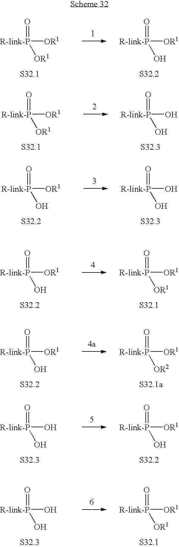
[R-link-P](=O)([OR1])[OR1].[R-link-P](=O)([OR1])O.[R-link-P](=O)([OR1])[OR1].[R-link-P](=O)(O)O.[R-link-P](=O)([OR1])O.[R-link-P](=O)(O)O.[R-link-P](=O)([OR1])O.[R-link-P](=O)([OR1])[OR1].[R-link-P](=O)([OR1])O.[R-link-P](=O)([OR1])[OR2].[R-link-P](=O)(O)O.[R-link-P](=O)([OR1])O.[R-link-P](=O)(O)O.[R-link-P](=O)([OR1])[OR1]
